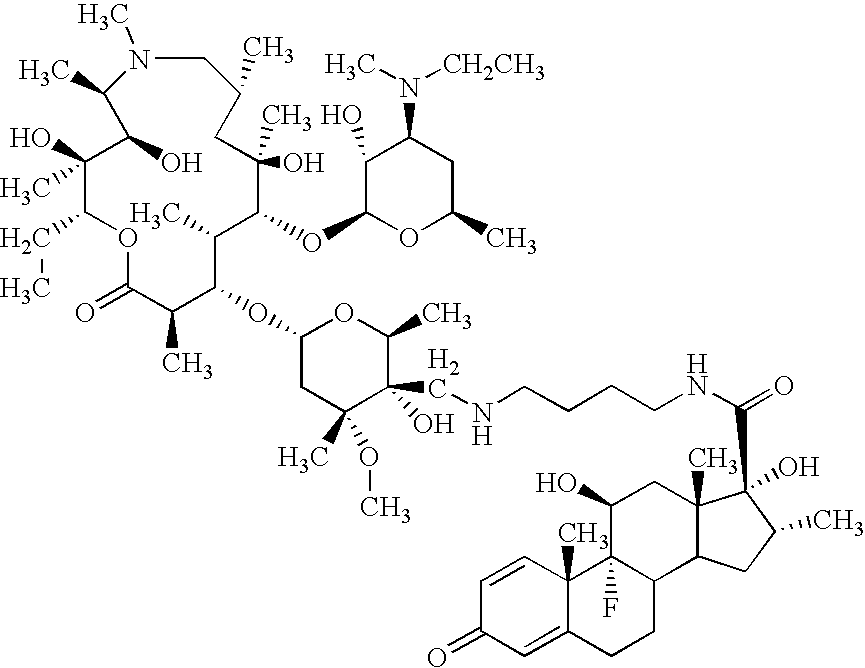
C1(O)(C)C(CC)OC(=O)C(C)C(OC2CC(C)(OC)C(O)(CNCCCCNC(C3(O)C4(C)C(C5CCC6=CC(=O)C=CC6(C)C5(F)C(O)C4)CC3C)=O)C(C)O2)C(C)C(OC2C(O)C(N(C)[CH2CH3])CC(C)O2)C(C)(O)CC(C)CN(C)C(C)C1O
